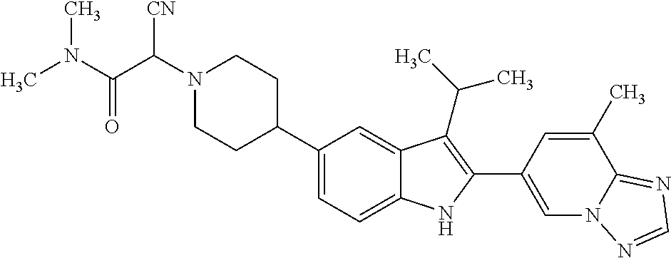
CN(C(=O)C(N1CCC(C2=CC=C3C(=C2)C(C(C)C)=C(C2=CN4C(=NC=N4)C(C)=C2)N3)CC1)[CN])C
